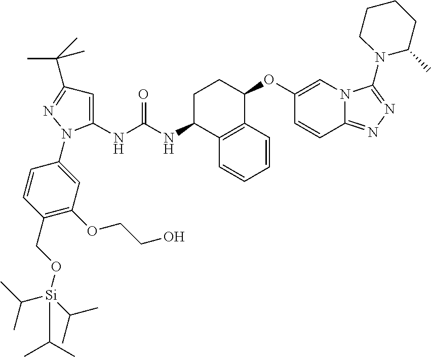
C1=C(NC(NC2C3=C(C(OC4=CN5C(=NN=C5N5C(C)CCCC5)C=C4)CC2)C=CC=C3)=O)N(C2=CC(OCCO)=C(CO[Si](C(C)C)(C(C)C)C(C)C)C=C2)N=C1C(C)(C)C
